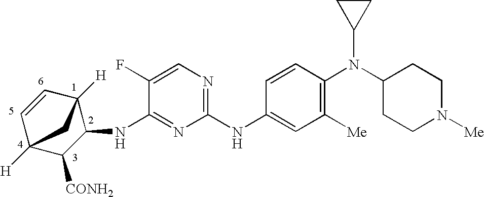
C1(NC2=CC([Me])=C(N(C3CCN([Me])CC3)C3CC3)C=C2)=NC=C(F)C(NC2C3([H])C=CC([H])(C2[CONH2])C3)=N1
